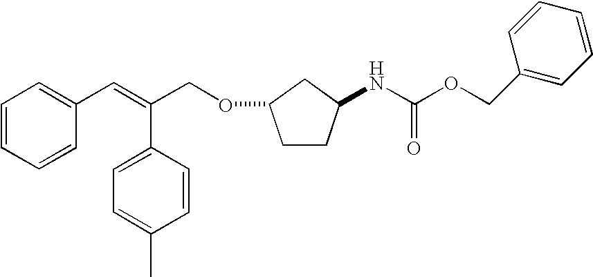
C1=CC=CC(C=C(COC2CCC(NC(=O)OCC3=CC=CC=C3)C2)C2=CC=C(C)C=C2)=C1
